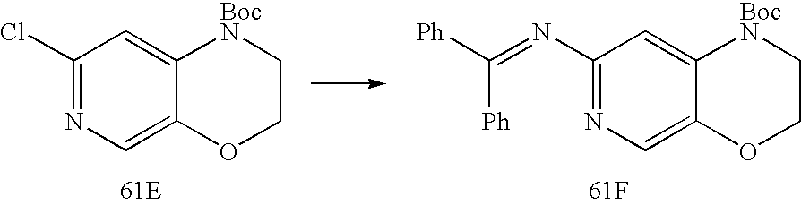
C1(Cl)=NC=C2C(=C1)[BocN]CCO2.[61E].C1(N=C([Ph])[Ph])=NC=C2C(=C1)[BocN]CCO2.[61F]
